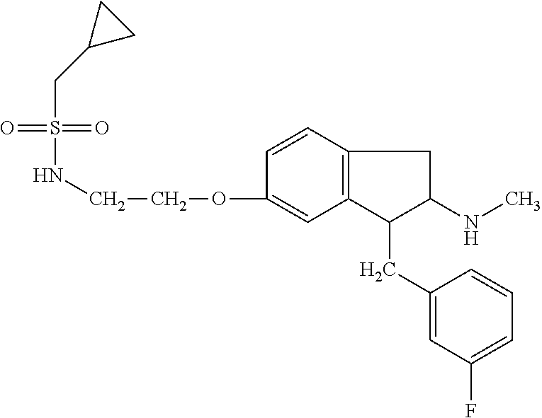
O=S(=O)(CC1CC1)NCCOC1=CC2=C(C=C1)CC(NC)C2CC1=CC(F)=CC=C1
